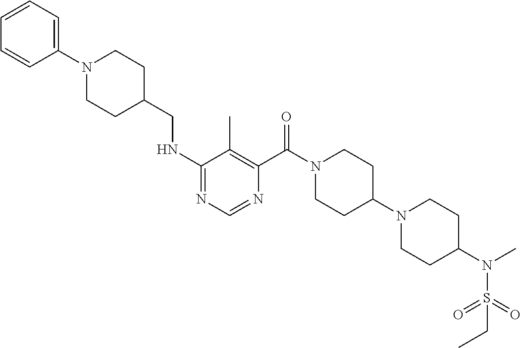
N(C1=NC=NC(C(N2CCC(N3CCC(N(C)S(=O)(=O)CC)CC3)CC2)=O)=C1C)CC1CCN(C2=CC=CC=C2)CC1
